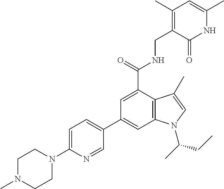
N1C(C)=CC(C)=C(CNC(C2=CC(C3=CC=C(N4CCN(C)CC4)N=C3)=CC3=C2C(C)=CN3C(C)CC)=O)C1=O
